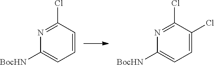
C1=CC(Cl)=NC([BocHN])=C1.C1=C(Cl)C(Cl)=NC([BocHN])=C1
